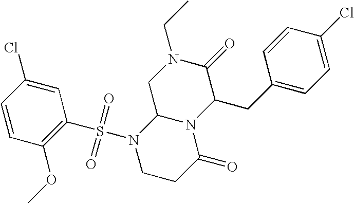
C1=CC(OC)=C(S(N2CCC(=O)N3C2CN(CC)C(=O)C3CC2=CC=C(Cl)C=C2)(=O)=O)C=C1Cl
